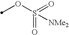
O(S(=O)(=O)[NMe2])C
